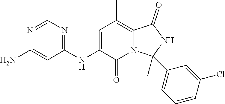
C1(NC2=CC(C)=C3N(C2=O)C(C)(C2=CC=CC(Cl)=C2)NC3=O)=NC=NC(N)=C1
